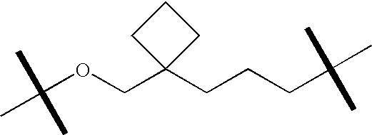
C(OCC1(CCCC(C)(C)C)CCC1)(C)(C)C
